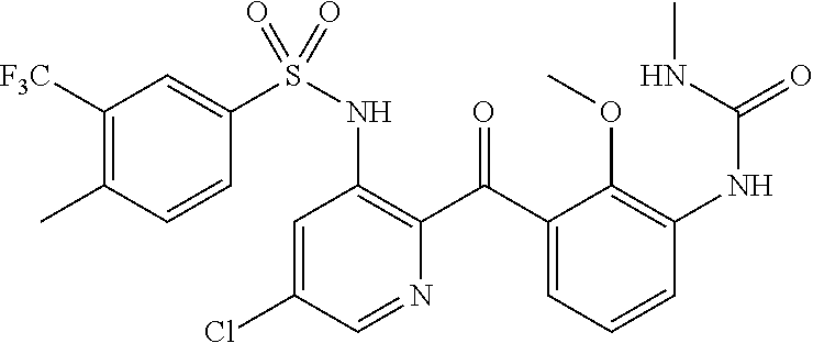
C1=C(Cl)C=NC(C(C2=CC=CC(NC(=O)NC)=C2OC)=O)=C1NS(=O)(C1=CC([F3C])=C(C)C=C1)=O
